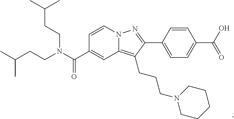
N12C(=C(CCCN3CCCCC3)C(C3=CC=C(C(O)=O)C=C3)=N1)C=C(C(N(CCC(C)C)CCC(C)C)=O)C=C2
